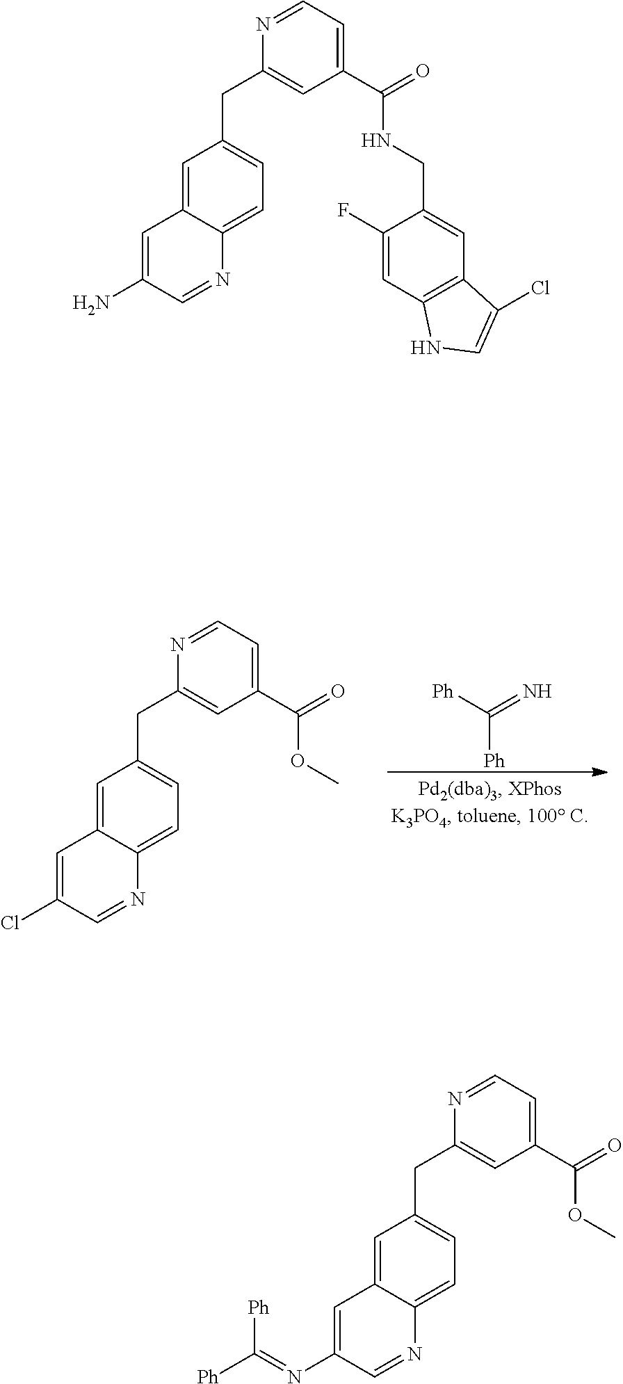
C1=C2C(=CC=C1CC1=CC(C(OC)=O)=CC=N1)N=CC(N=C([Ph])[Ph])=C2.C1=C2C(=CC=C1CC1=CC(C(OC)=O)=CC=N1)N=CC(Cl)=C2.C([Ph])([Ph])=N.C1=C2C(=CC=C1CC1=CC(C(NCC3=CC4=C(C=C3F)NC=C4Cl)=O)=CC=N1)N=CC(N)=C2
